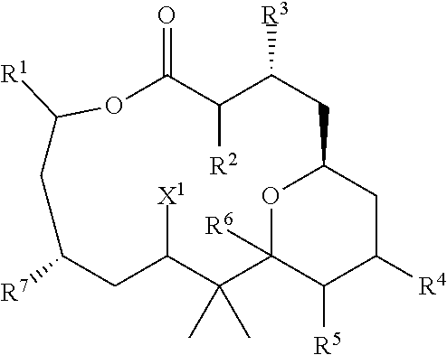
O1C2([R6])C([R5])C([R4])CC1CC([R3])C([R2])C(=O)OC([R1])CC([R7])CC([X1])C2(C)C
